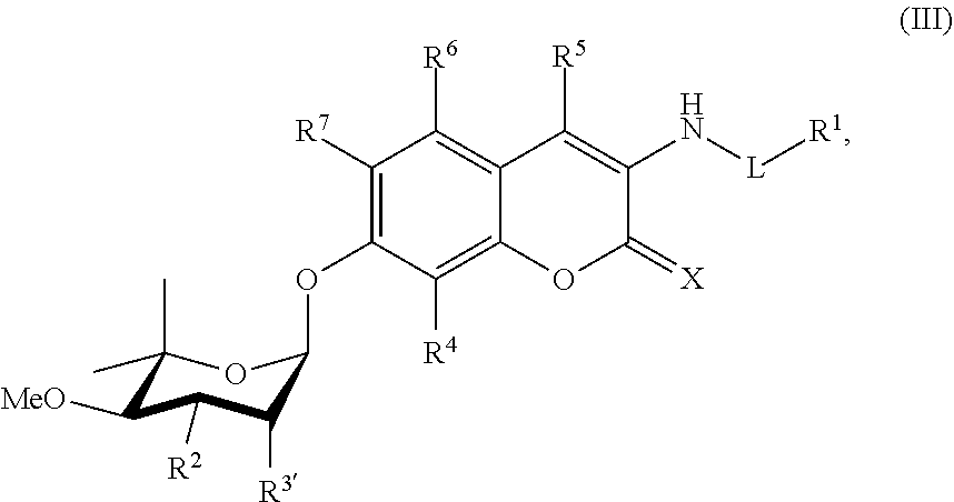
C1([R7])=C(OC2C([R3])C([R2])C([MeO])C(C)(C)O2)C([R4])=C2C(=C1[R6])C([R5])=C(N[L][R1])C(=[X])O2
